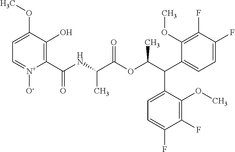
C1=C(OC)C(O)=C(C(NC(C(OC(C(C2=CC=C(F)C(F)=C2OC)C2=CC=C(F)C(F)=C2OC)C)=O)C)=O)[N+]([O-])=C1
